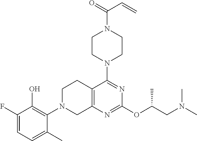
C12=C(N=C(OC(CN(C)C)C)N=C1N1CCN(C(=O)C=C)CC1)CN(C1=C(O)C(F)=CC=C1C)CC2
